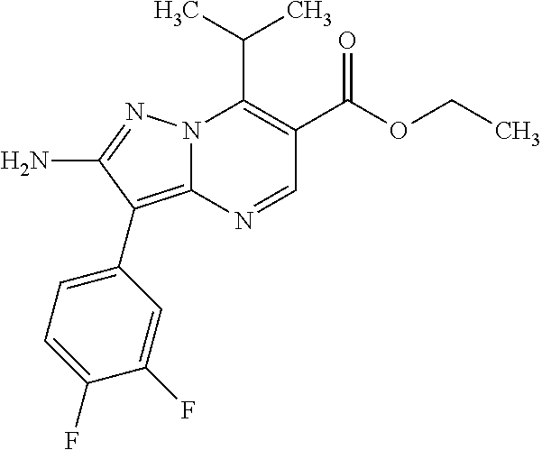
N12C(=C(C3=CC=C(F)C(F)=C3)C(N)=N1)N=CC(C(=O)OCC)=C2C(C)C
